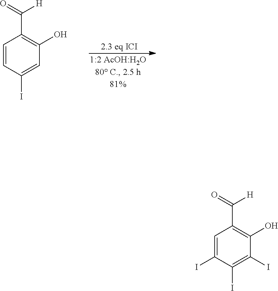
C1=C(I)C(I)=C(I)C(O)=C1C(=O)[H].C1=CC(I)=CC(O)=C1C(=O)[H]
